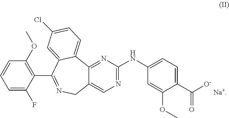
C1=CC=C(F)C(C2=NCC3=CN=C(NC4=CC=C(C([O-])=O)C(OC)=C4)N=C3C3=CC=C(Cl)C=C32)=C1OC.[Na+]
